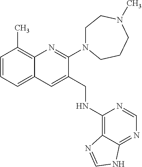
C1=CC=C2C(=C1C)N=C(N1CCN(C)CCC1)C(CNC1=C3C(=NC=N1)NC=N3)=C2
